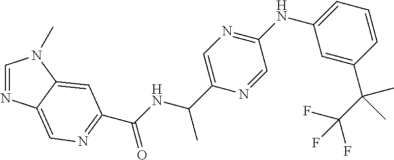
C1=NC2=CN=C(C(NC(C3=CN=C(NC4=CC=CC(C(C(F)(F)F)(C)C)=C4)C=N3)C)=O)C=C2N1C
